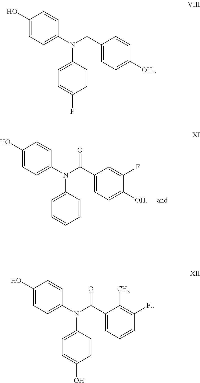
C1(N(C(C2=CC=C([OH])C(F)=C2)=O)C2=CC=CC=C2)=CC=C(O)C=C1.C1(N(CC2=CC=C([OH.])C=C2)C2=CC=C(F)C=C2)=CC=C(O)C=C1.C1(N(C(C2=CC=CC([F.])=C2C)=O)C2=CC=C(O)C=C2)=CC=C(O)C=C1
